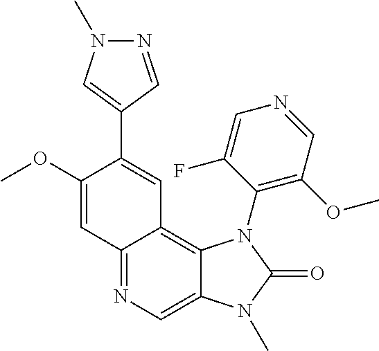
C1(OC)=CC2=NC=C3C(=C2C=C1C1=CN(C)N=C1)N(C1=C(OC)C=NC=C1F)C(=O)N3C
